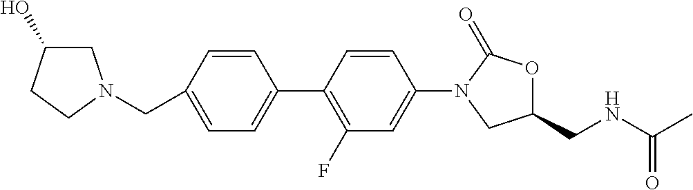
C1=CC(CN2CC(O)CC2)=CC=C1C1=C(F)C=C(N2CC(CNC(C)=O)OC2=O)C=C1
